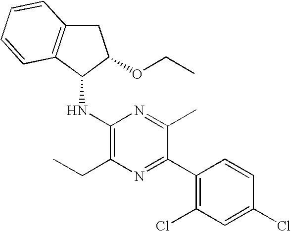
C1(Cl)=CC(Cl)=C(C2=NC(CC)=C(NC3C(OCC)CC4=C3C=CC=C4)N=C2C)C=C1
